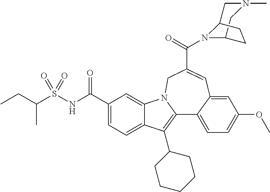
C1(C(NS(=O)(=O)C(CC)C)=O)=CC=C2C(=C1)N1C(=C2C2CCCCC2)C2=CC=C(OC)C=C2C=C(C(=O)N2C3CN(C)CC2CC3)C1
